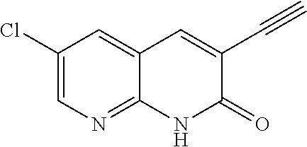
C1(Cl)=CN=C2C(=C1)C=C(C#C)C(=O)N2
